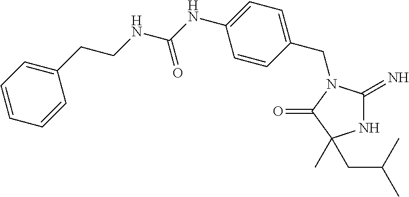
N1C(=N)N(CC2=CC=C(NC(NCCC3=CC=CC=C3)=O)C=C2)C(=O)C1(C)CC(C)C
